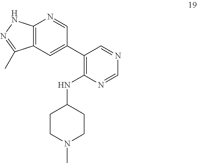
C12=C(C=C(C3=C(NC4CCN(C)CC4)N=CN=C3)C=N1)C(C)=NN2
